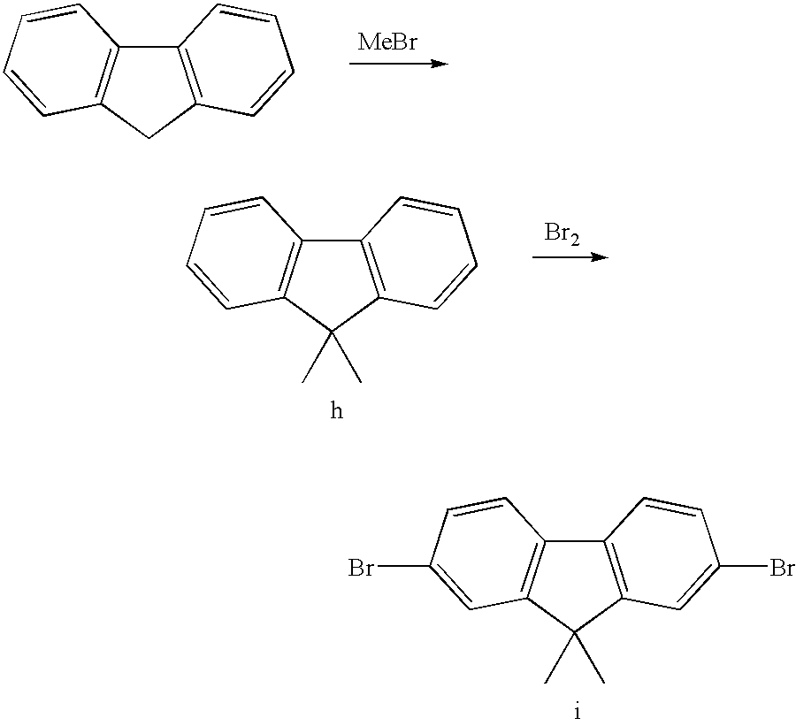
C12=C(CC3=C1C=CC=C3)C=CC=C2.[MeBr].C12=C(C(C)(C)C3=C1C=CC=C3)C=CC=C2.[Br2].C12=C(C(C)(C)C3=C1C=CC(Br)=C3)C=C(Br)C=C2
